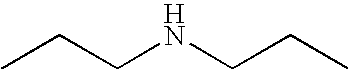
CCCNCCC
